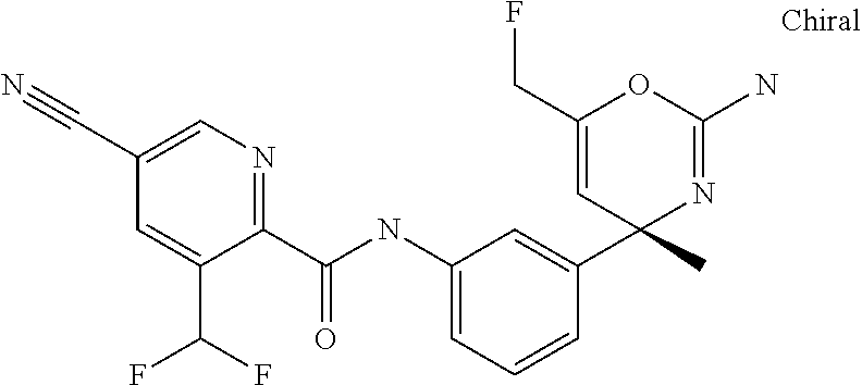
C1=C(C#N)C=C(C(F)F)C(C(NC2=CC=CC(C3(C)N=C(N)OC(CF)=C3)=C2)=O)=N1
